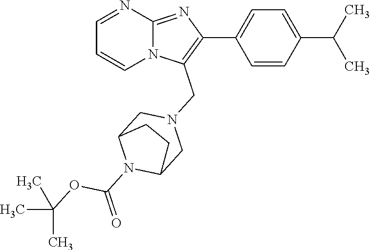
C1=CC(C(C)C)=CC=C1C1=C(CN2CC3N(C(OC(C)(C)C)=O)C(C2)CC3)N2C(=N1)N=CC=C2
